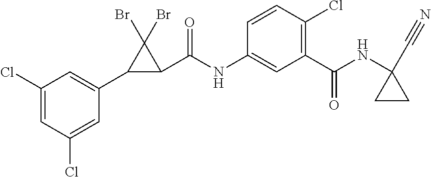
C1(Cl)=CC(Cl)=CC(C2C(C(NC3=CC(C(NC4(C#N)CC4)=O)=C(Cl)C=C3)=O)C2(Br)Br)=C1
